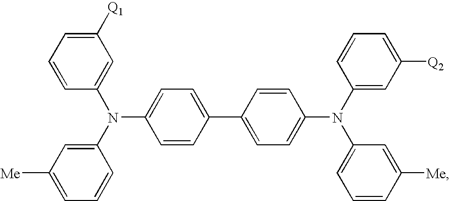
C1([Q1])=CC=CC(N(C2=CC([Me])=CC=C2)C2=CC=C(C3=CC=C(N(C4=CC([Q2])=CC=C4)C4=CC=CC([Me])=C4)C=C3)C=C2)=C1
